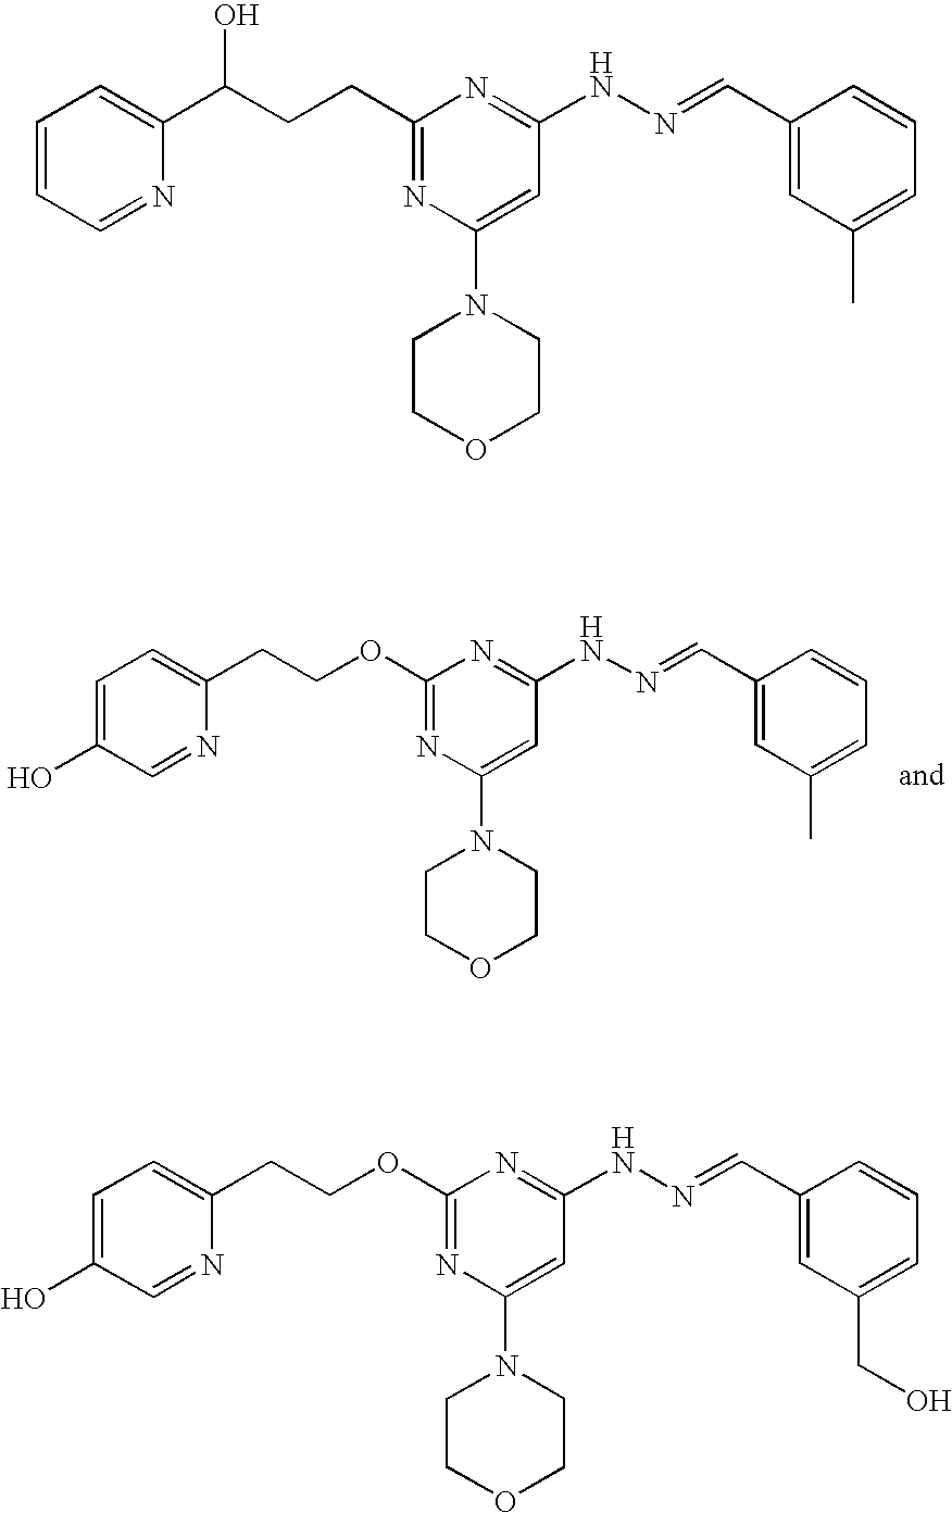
C1=C(O)C=NC(CCOC2=NC(N3CCOCC3)=CC(NN=CC3=CC(C)=CC=C3)=N2)=C1.C1=CC=NC(C(CCC2=NC(N3CCOCC3)=CC(NN=CC3=CC(C)=CC=C3)=N2)O)=C1.C1=C(O)C=NC(CCOC2=NC(N3CCOCC3)=CC(NN=CC3=CC(CO)=CC=C3)=N2)=C1
